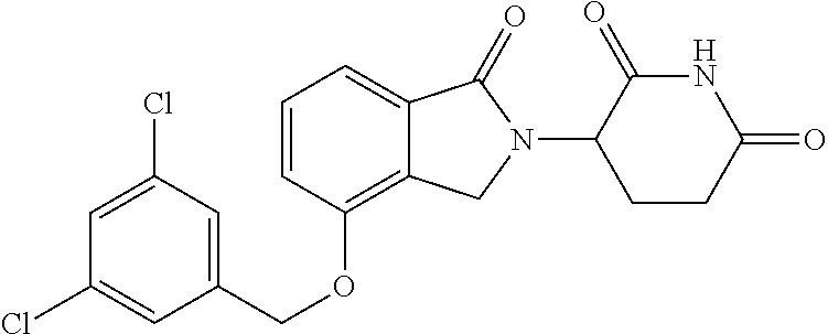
C(OC1=C2C(=CC=C1)C(=O)N(C1C(=O)NC(=O)CC1)C2)C1=CC(Cl)=CC(Cl)=C1
